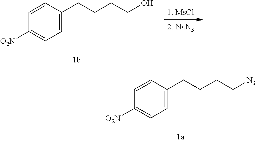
C1([O2N])=CC=C(CCCCO)C=C1.C1([O2N])=CC=C(CCCC[N3])C=C1
